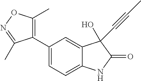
C1=C(C2=C(C)ON=C2C)C=C2C(=C1)NC(=O)C2(O)C#CC
